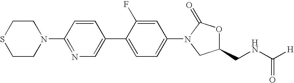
N1(C2=NC=C(C3=CC=C(N4C(=O)OC(CNC([H])=O)C4)C=C3F)C=C2)CCSCC1
